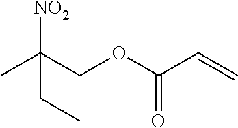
CC(COC(C=C)=O)([NO2])CC
